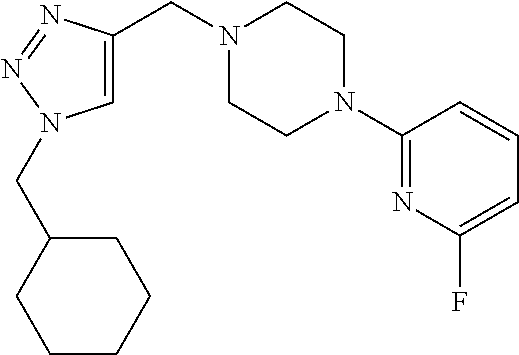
C1=C(CN2CCN(C3=NC(F)=CC=C3)CC2)N=NN1CC1CCCCC1
